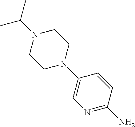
C1N(C2=CN=C(N)C=C2)CCN(C(C)C)C1
